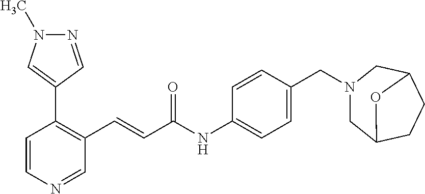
C1=CN=CC(C=CC(=O)NC2=CC=C(CN3CC4CCC(C3)O4)C=C2)=C1C1=CN(C)N=C1
